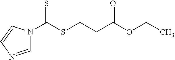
C1=NC=CN1C(SCCC(OCC)=O)=S
